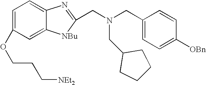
C1=C(OCCC[NEt2])C=C2C(=C1)N=C(CN(CC1=CC=C([OBn])C=C1)CC1CCCC1)[NBu]2
